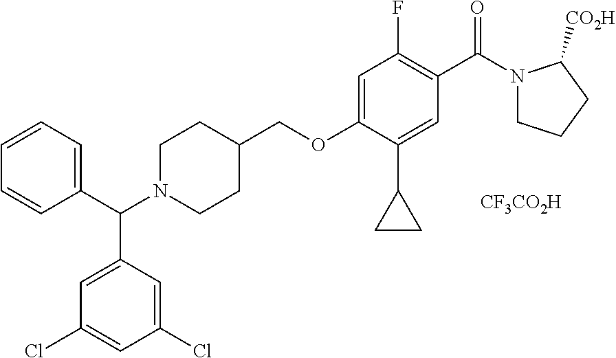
C1=CC=C(C(C2=CC(Cl)=CC(Cl)=C2)N2CCC(COC3=CC(F)=C(C(=O)N4CCCC4[CO2H])C=C3C3CC3)CC2)C=C1.[CF3CO2H]
